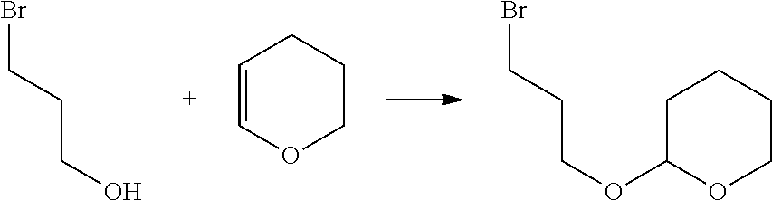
BrCCCO.C1=COCCC1.C1(OCCCBr)CCCCO1
